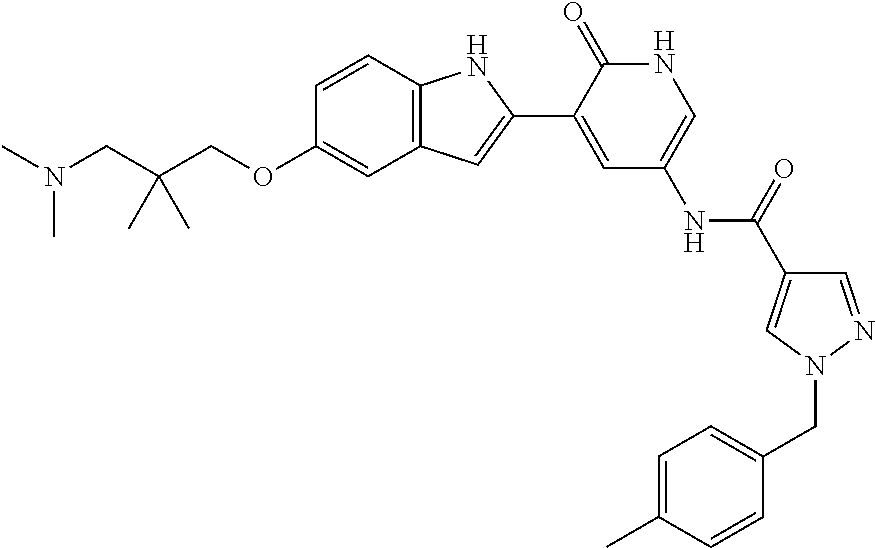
C1=NN(CC2=CC=C(C)C=C2)C=C1C(=O)NC1=CNC(=O)C(C2=CC3=C(N2)C=CC(OCC(CN(C)C)(C)C)=C3)=C1
